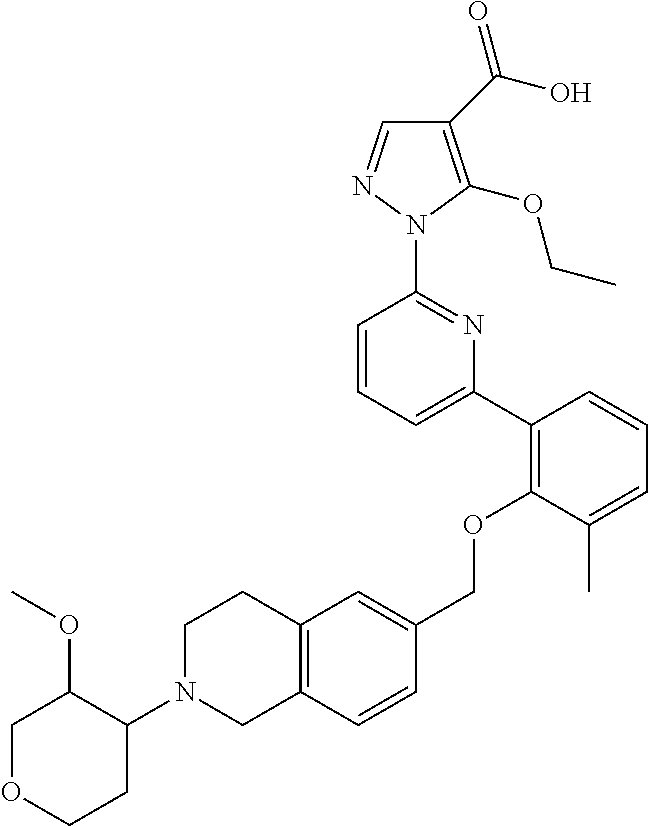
C1(C(O)=O)=C(OCC)N(C2=NC(C3=C(OCC4=CC5=C(C=C4)CN(C4C(OC)COCC4)CC5)C(C)=CC=C3)=CC=C2)N=C1
